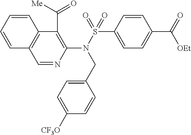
C1=NC(N(S(=O)(C2=CC=C(C(=O)[OEt])C=C2)=O)CC2=CC=C([CF3O])C=C2)=C(C([Me])=O)C2=C1C=CC=C2
